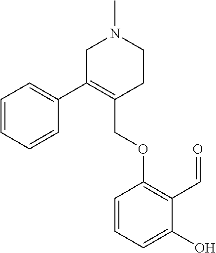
C1C(C2=CC=CC=C2)=C(COC2=C(C=O)C(O)=CC=C2)CCN1C
